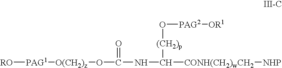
[RO][PAG1][O(CH2)z]OC(=O)NC([CONH(CH2)wCH2][NHP])[(CH2)p]O[PAG2][OR1]
